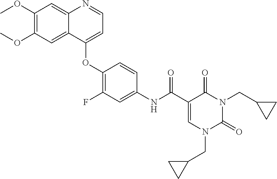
C1(OC)=C(OC)C=C2C(=C1)N=CC=C2OC1=C(F)C=C(NC(C2=CN(CC3CC3)C(=O)N(CC3CC3)C2=O)=O)C=C1
